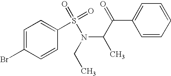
C1=CC=CC(C(C(C)N(CC)S(=O)(=O)C2=CC=C(Br)C=C2)=O)=C1
